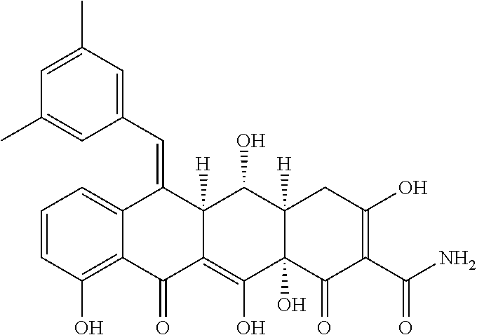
C1=CC(O)=C2C(=C1)C(=CC1=CC(C)=CC(C)=C1)C1([H])C(=C(O)C3(O)C([H])(C1O)CC(O)=C(C(N)=O)C3=O)C2=O
